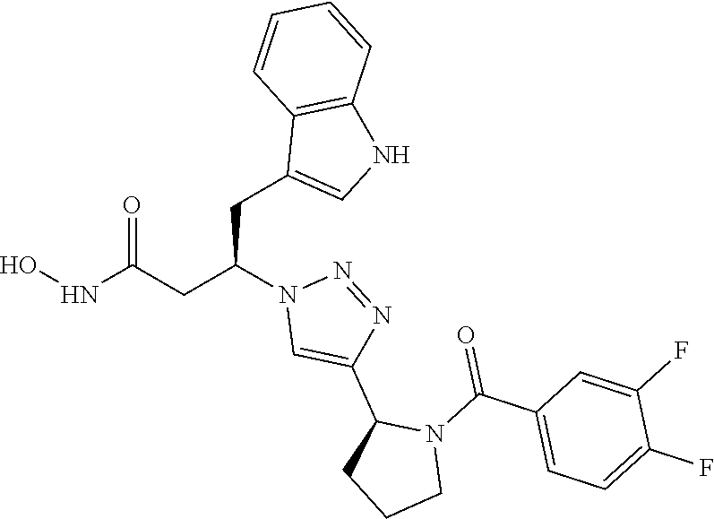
C1(CC(CC(NO)=O)N2C=C(C3CCCN3C(C3=CC=C(F)C(F)=C3)=O)N=N2)=CNC2=C1C=CC=C2
